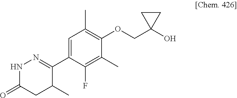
C1(C2=NNC(=O)CC2C)=CC(C)=C(OCC2(O)CC2)C(C)=C1F
